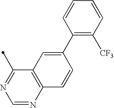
C12=C(N=CN=C1C)C=CC(C1=C([CF3])C=CC=C1)=C2
